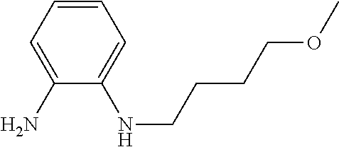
C1=CC=C(N)C(NCCCCOC)=C1
